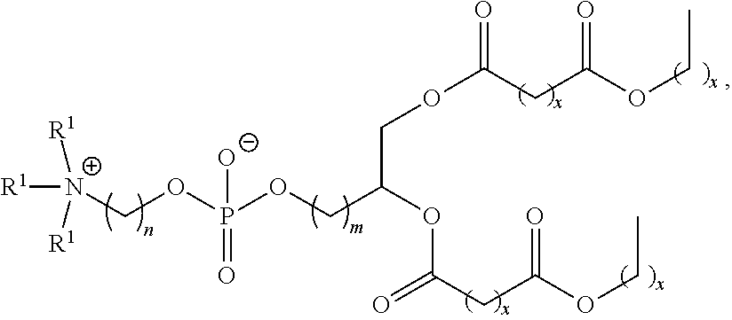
[R1][N+](COP(OCC(OC(CC(OCC)=O)=O)COC(CC(OCC)=O)=O)(=O)[O-])([R1])[R1]
